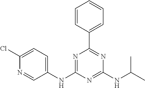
C1(NC2=NC(C3=CC=CC=C3)=NC(NC(C)C)=N2)=CC=C(Cl)N=C1
